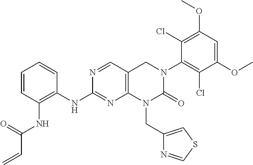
C1=CC=CC(NC2=NC3=C(C=N2)CN(C2=C(Cl)C(OC)=CC(OC)=C2Cl)C(=O)N3CC2=CSC=N2)=C1NC(C=C)=O
